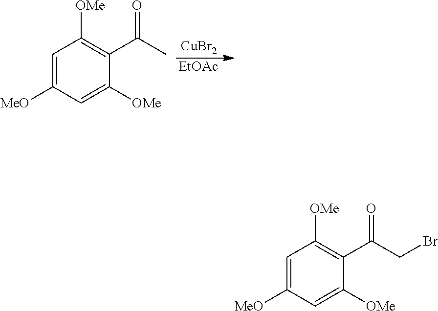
C1([MeO])=CC([OMe])=C(C(=O)CBr)C([OMe])=C1.[EtOAc].[CuBr2].C1([MeO])=CC([OMe])=C(C(=O)C)C([OMe])=C1
